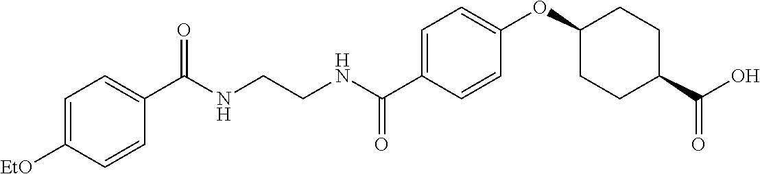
C1(C(NCCNC(C2=CC=C(OC3CCC(C(O)=O)CC3)C=C2)=O)=O)=CC=C([EtO])C=C1
